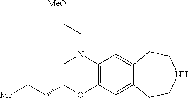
N1(CC[MeO])CC(CC[Me])OC2=C1C=C1C(=C2)CCNCC1
